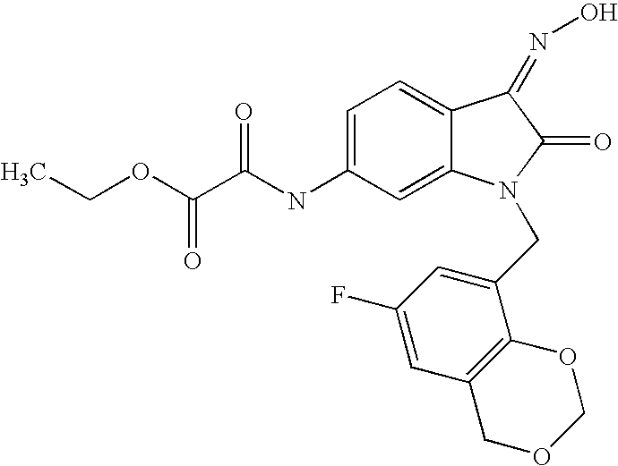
C1=C(NC(C(OCC)=O)=O)C=C2C(=C1)C(=NO)C(=O)N2CC1=CC(F)=CC2=C1OCOC2
